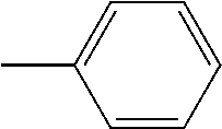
C1=CC=CC=C1C
